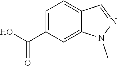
OC(C1=CC=C2C(=C1)N(C)N=C2)=O
